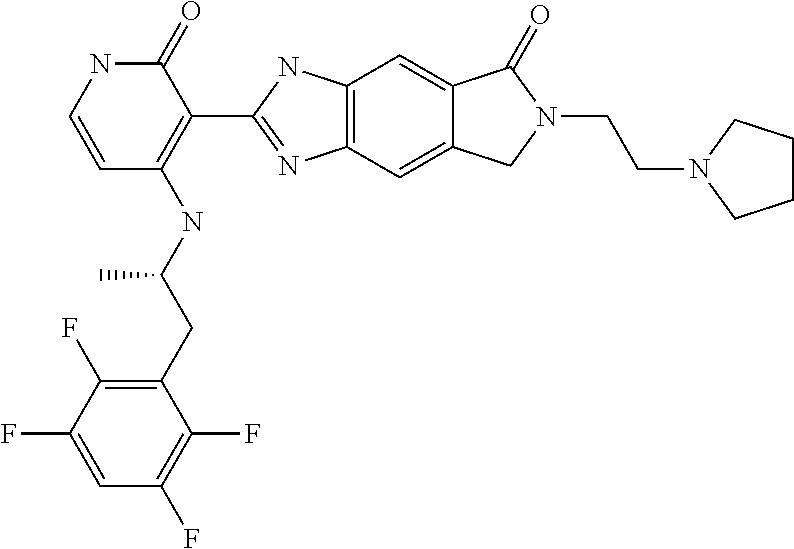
C1(CC(NC2=C(C3=NC4=C(C=C5C(=C4)CN(CCN4CCCC4)C5=O)N3)C(=O)NC=C2)C)=C(F)C(F)=CC(F)=C1F
